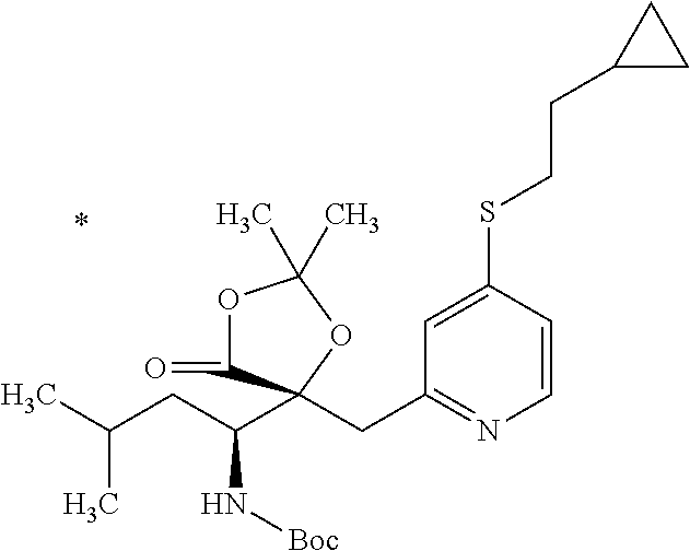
C(C1=NC=CC(SCCC2CC2)=C1)C1(C(CC(C)C)N[Boc])C(=O)OC(C)(C)O1
